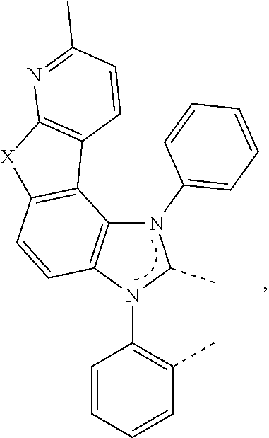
C1=CC=CC(C)=C1N1C(C)N(C2=CC=CC=C2)C2=C1C=CC1=C2C2=C([X]1)N=C(C)C=C2
